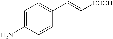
C1=C(N)C=CC(C=C[COOH])=C1
